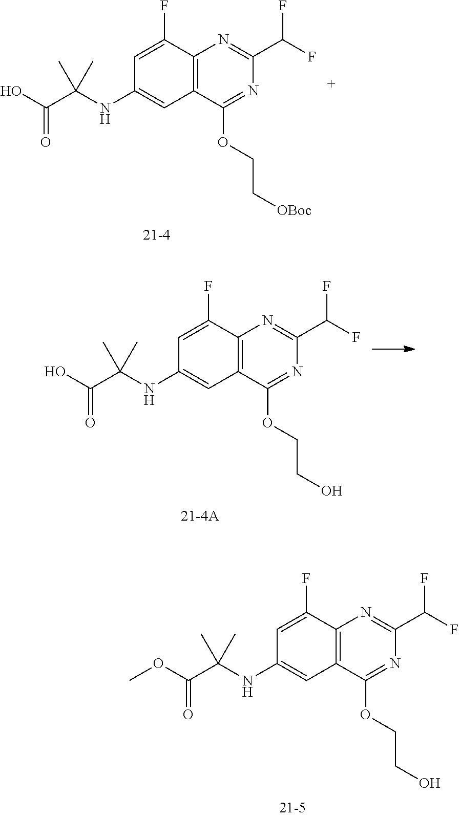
C12=C(C(OCCO)=NC(C(F)F)=N1)C=C(NC(C(OC)=O)(C)C)C=C2F.C12=C(C(OCC[OBoc])=NC(C(F)F)=N1)C=C(NC(C(O)=O)(C)C)C=C2F.C12=C(C(OCCO)=NC(C(F)F)=N1)C=C(NC(C(O)=O)(C)C)C=C2F
